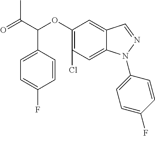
O=C(C(OC1=C(Cl)C=C2C(=C1)C=NN2C1=CC=C(F)C=C1)C1=CC=C(F)C=C1)C
